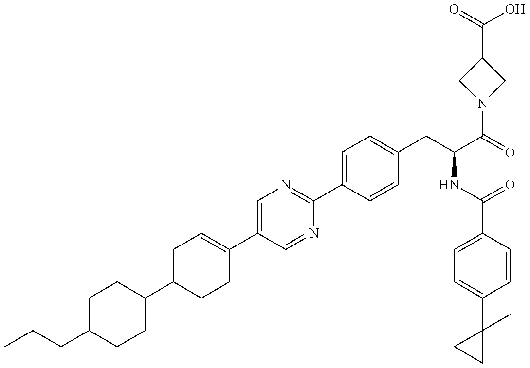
C1(C2CCC(C3=CN=C(C4=CC=C(CC(NC(=O)C5=CC=C(C6(C)CC6)C=C5)C(N5CC(C(O)=O)C5)=O)C=C4)N=C3)=CC2)CCC(CCC)CC1
